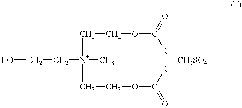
OCC[N+](C)(CCOC(=O)[R])CCOC([R])=O
